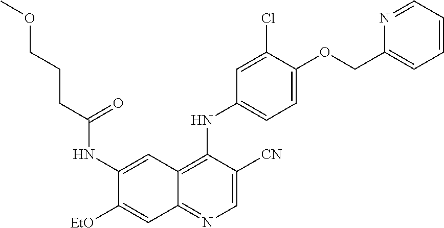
C1(NC(CCCOC)=O)=CC2=C(NC3=CC=C(OCC4=CC=CC=N4)C(Cl)=C3)C([CN])=CN=C2C=C1[OEt]
